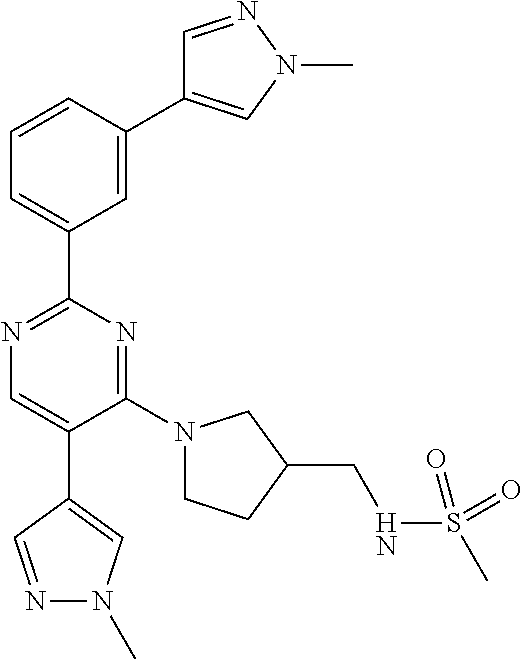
N1=C(C2=CC=CC(C3=CN(C)N=C3)=C2)N=C(N2CCC(CNS(C)(=O)=O)C2)C(C2=CN(C)N=C2)=C1
